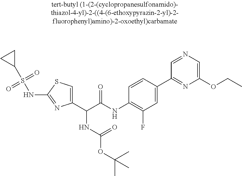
C1(C(C(NC2=C(F)C=C(C3=NC(OCC)=CN=C3)C=C2)=O)NC(OC(C)(C)C)=O)=CSC(NS(C2CC2)(=O)=O)=N1
